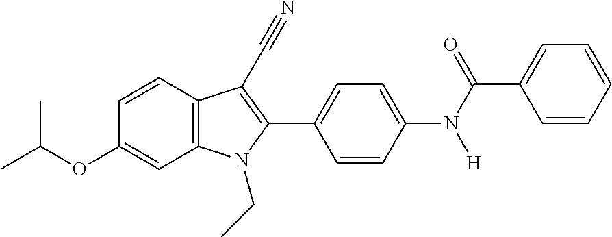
C1=C(OC(C)C)C=CC2=C1N(CC)C(C1=CC=C(N([H])C(=O)C3=CC=CC=C3)C=C1)=C2C#N
